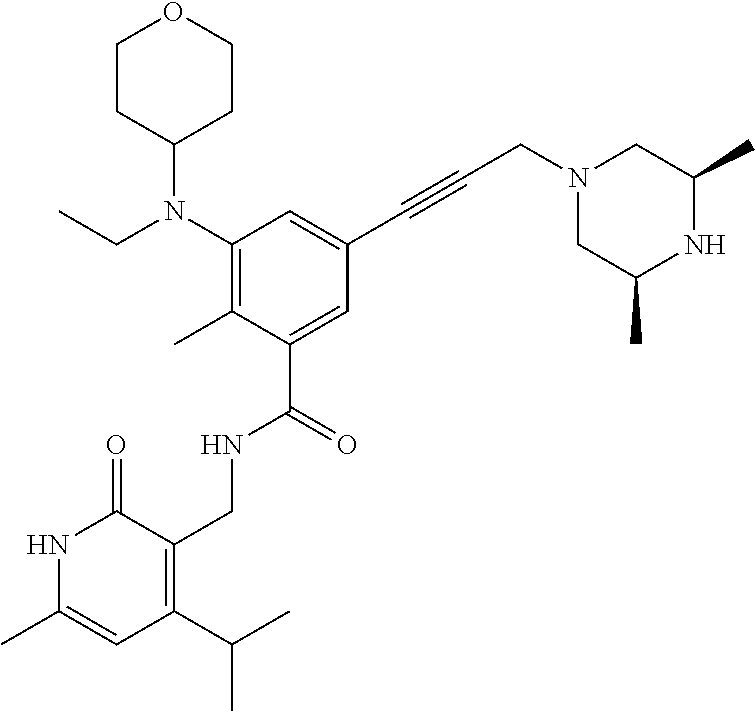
N1C(C)=CC(C(C)C)=C(CNC(C2=CC(C#CCN3CC(C)NC(C)C3)=CC(N(CC)C3CCOCC3)=C2C)=O)C1=O
